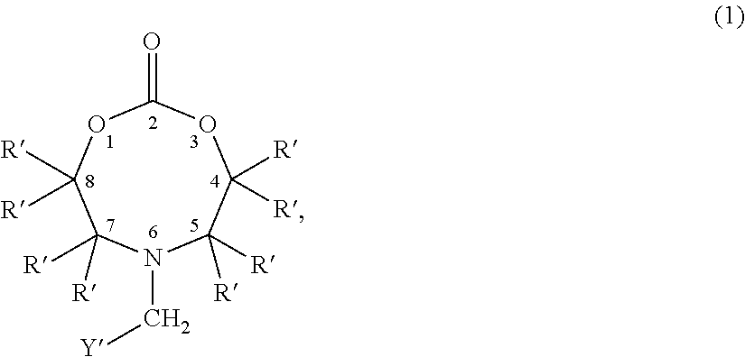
C1(=O)OC([R])([R])C([R])([R])N(C[Y])C([R])([R])C([R])([R])O1
